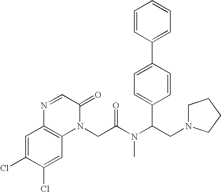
C1=C(Cl)C(Cl)=CC2=C1N=CC(=O)N2CC(N(C(CN1CCCC1)C1=CC=C(C2=CC=CC=C2)C=C1)C)=O
